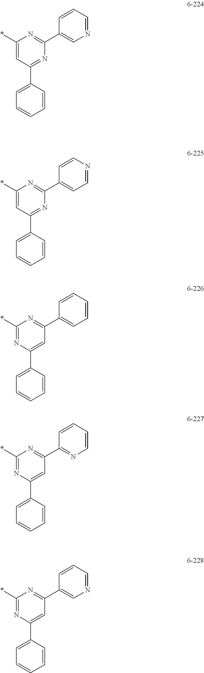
C1(*)=CC(C2=CC=CC=C2)=NC(C2=CN=CC=C2)=N1.C1(*)=CC(C2=CC=CC=C2)=NC(C2=CC=NC=C2)=N1.C1(*)=NC(C2=CC=CC=C2)=CC(C2=CC=CC=C2)=N1.C1(*)=NC(C2=CC=CC=C2)=CC(C2=NC=CC=C2)=N1.C1(*)=NC(C2=CC=CC=C2)=CC(C2=CN=CC=C2)=N1
